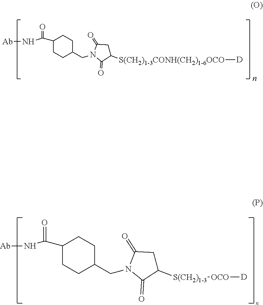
[Ab]NC(C1CCC(CN2C(=O)C([S(CH2)1-3][OCO][D])CC2=O)CC1)=O.C(C1CCC(CN2C(=O)C([S(CH2)1-3CONH(CH2)1-6OCO][D])CC2=O)CC1)(=O)N[Ab]
